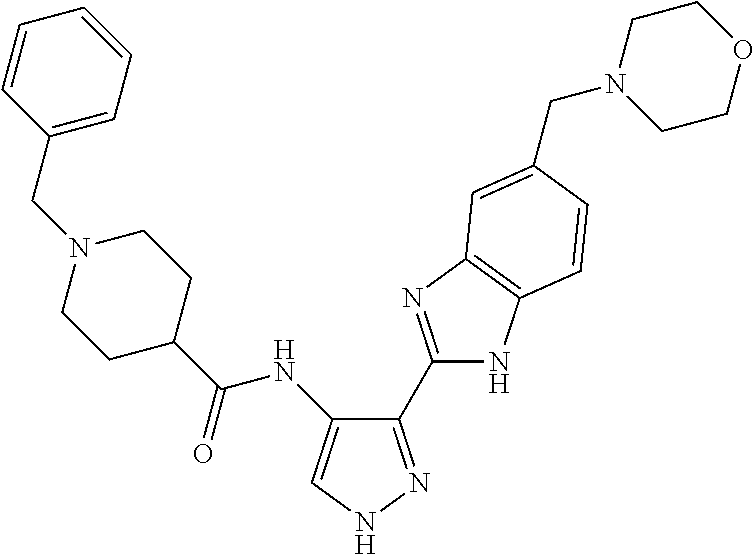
C1CC(C(=O)NC2=CNN=C2C2=NC3=C(N2)C=CC(CN2CCOCC2)=C3)CCN1CC1=CC=CC=C1
